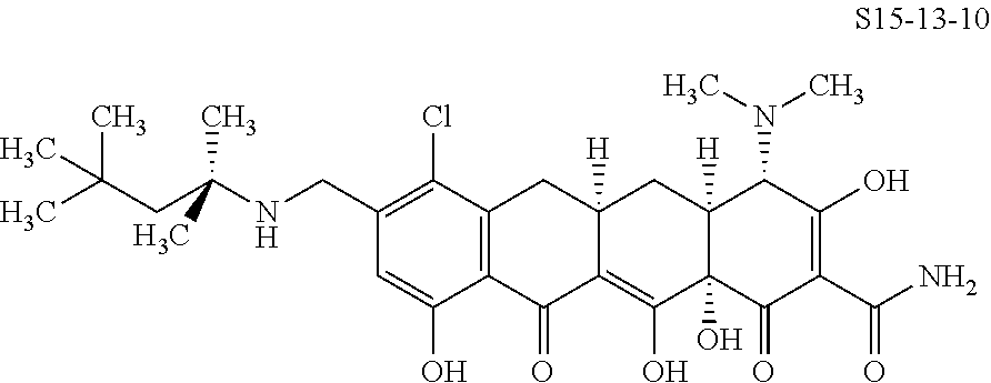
C(C1=C(Cl)C2=C(C(O)=C1)C(=O)C1=C(O)C3(O)C([H])(CC1([H])C2)C(N(C)C)C(O)=C(C(N)=O)C3=O)NC(CC(C)(C)C)(C)C
